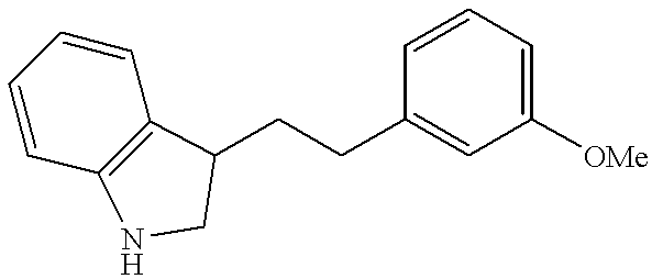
C1=CC=C([OMe])C=C1CCC1C2=C(C=CC=C2)NC1
